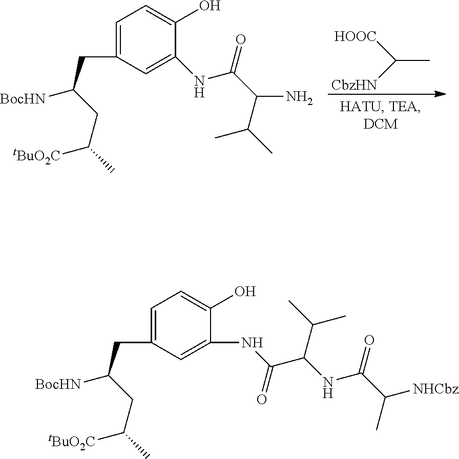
C1=C(CC([BocHN])CC([tBuO2C])C)C=C(NC(=O)C(C(C)C)N)C(O)=C1.C(C)([CbzHN])[HOOC].C1=C(CC([BocHN])CC([tBuO2C])C)C=C(NC(C(NC(C([NHCbz])C)=O)C(C)C)=O)C(O)=C1
